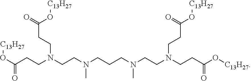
C(CCN(CCN(C)CCCN(C)CCN(CCC(=O)O[C13H27])CCC(=O)O[C13H27])CCC(O[C13H27])=O)(=O)O[C13H27]
